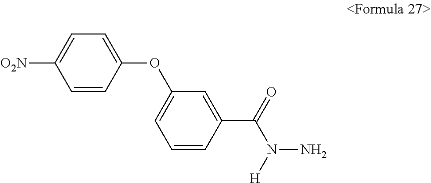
C1=CC(OC2=CC=CC(C(N(N)[H])=O)=C2)=CC=C1[O2N]
